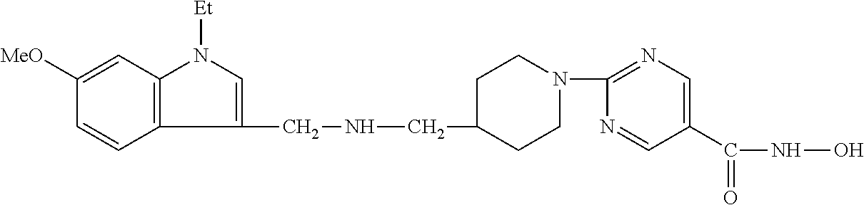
C12=C(C=C([MeO])C=C1)N([Et])C=C2CNCC1CCN(C2=NC=C(C(=O)NO)C=N2)CC1
